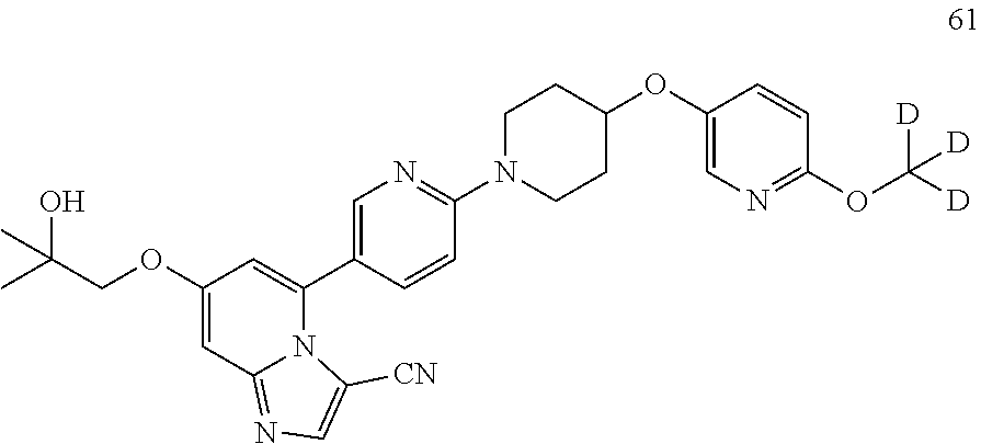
[D]C(OC1=NC=C(OC2CCN(C3=NC=C(C4=CC(OCC(C)(O)C)=CC5=NC=C([CN])N45)C=C3)CC2)C=C1)([D])[D]
